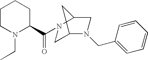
C1CN(CC)C(C(=O)N2CC3N(CC4=CC=CC=C4)CC2C3)CC1
